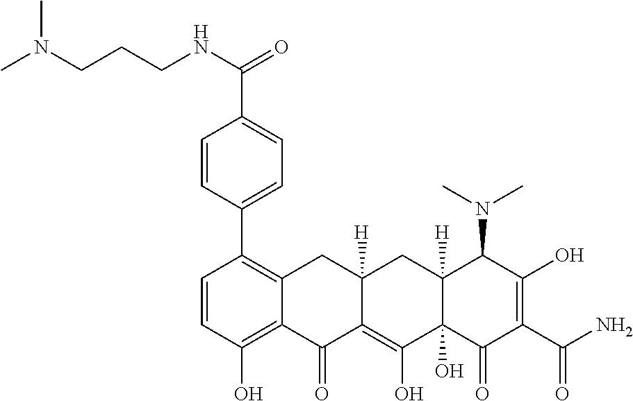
C1=CC(O)=C2C(=C1C1=CC=C(C(=O)NCCCN(C)C)C=C1)CC1([H])C(=C(O)C3(O)C([H])(C1)C(N(C)C)C(O)=C(C(=O)N)C3=O)C2=O
